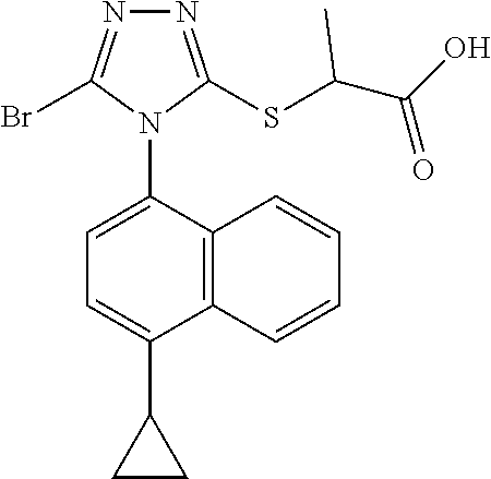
N1=C(SC(C(O)=O)C)N(C2=CC=C(C3CC3)C3=C2C=CC=C3)C(Br)=N1
